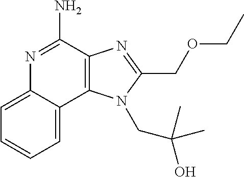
C1=C2C(=CC=C1)C1=C(C(N)=N2)N=C(COCC)N1CC(C)(C)O
